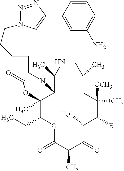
O1C(=O)C(C)C(=O)C(C)C(B)C([OCH3])(C)CC(C)CNC(C)C2C(C)(C1CC)OC(=O)N2CCCCCN1N=NC(C2=CC(N)=CC=C2)=C1
